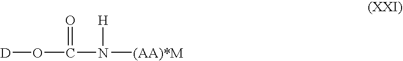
[D]OC(N([H])[(AA)*M])=O
